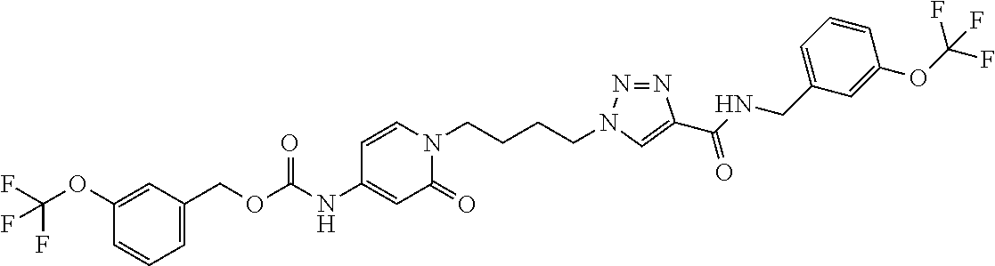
C(NC1=CC(=O)N(CCCCN2N=NC(C(NCC3=CC=CC(OC(F)(F)F)=C3)=O)=C2)C=C1)(OCC1=CC=CC(OC(F)(F)F)=C1)=O
